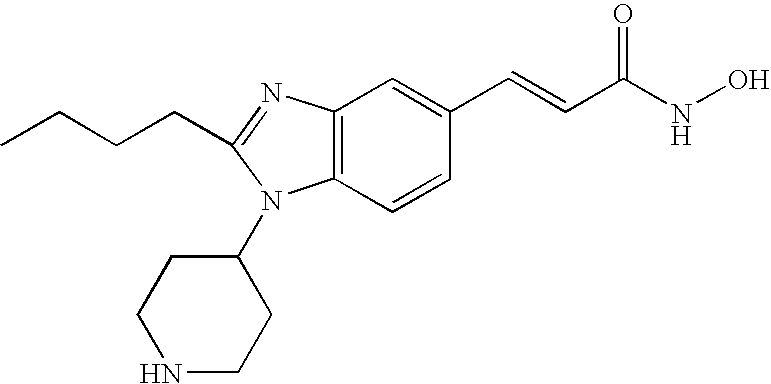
C12=C(C=CC(C=CC(NO)=O)=C1)N(C1CCNCC1)C(CCCC)=N2
